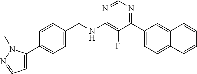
N1=CN=C(C2=CC=C3C(=C2)C=CC=C3)C(F)=C1NCC1=CC=C(C2=CC=NN2C)C=C1
